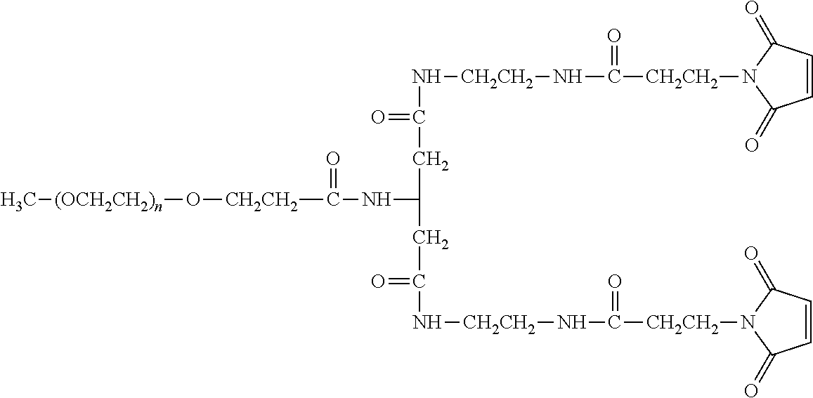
C1=CC(=O)N([CH2CH2]C(=O)N[CH2CH2]NC(=O)CC(CC(=O)N[CH2CH2]NC([CH2CH2]N2C(=O)C=CC2=O)=O)NC(=O)[CH2CH2]O[(OCH2CH2)n]C)C1=O
